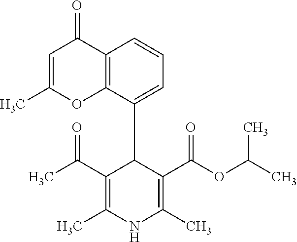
C1=C(C)OC2=C(C1=O)C=CC=C2C1C(C(C)=O)=C(C)NC(C)=C1C(OC(C)C)=O
